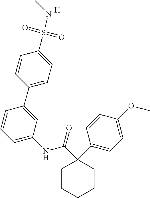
C1=C(C2=CC(NC(C3(C4=CC=C(OC)C=C4)CCCCC3)=O)=CC=C2)C=CC(S(=O)(=O)NC)=C1.[H]
